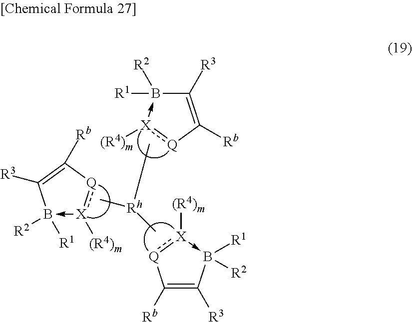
C1([R3])=C([Rb])[Q]:[X]([(R4)m])->B1([R2])[R1].B1([R2])([R1])-[X]([(R4)m]):[Q]C([Rb])=C1[R3].C[Rh](C)C.C1([Rb])=C([R3])B([R1])([R2])-[X]([(R4)m]):[Q]1
